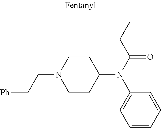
C1=CC=CC(N(C(CC)=O)C2CCN(CC[Ph])CC2)=C1
